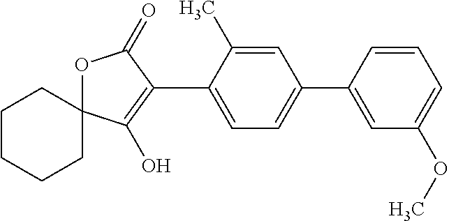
O1C2(C(O)=C(C3=CC=C(C4=CC(OC)=CC=C4)C=C3C)C1=O)CCCCC2
